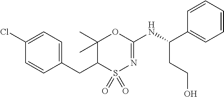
C1=C(Cl)C=CC(CC2C(C)(C)OC(NC(C3=CC=CC=C3)CCO)=NS2(=O)=O)=C1
